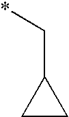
C1(C*)CC1
